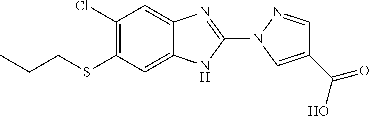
C1(Cl)=C(SCCC)C=C2C(=C1)N=C(N1C=C(C(O)=O)C=N1)N2
